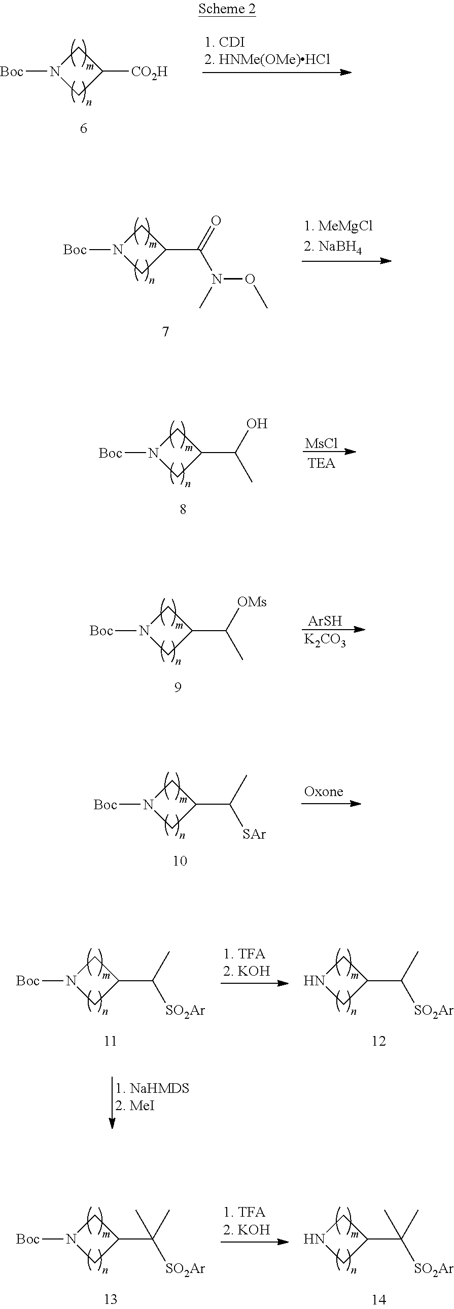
C1N([Boc])CC1C(=O)N(C)OC.C1N([Boc])CC1C([SO2Ar])C.C1NCC1C([SO2Ar])C.C1N([Boc])CC1C([SAr])C.C1N([Boc])CC1[CO2H].[MsCl].C1N([Boc])CC1C(O)C.[ArSH].[K2CO3].C1N([Boc])CC1C([OMs])C.C1N([Boc])CC1C([SO2Ar])(C)C.C1NCC1C([SO2Ar])(C)C
